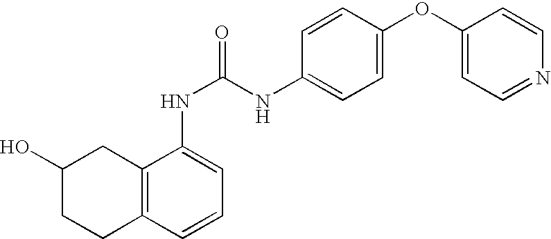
C12=C(C=CC=C1NC(NC1=CC=C(OC3=CC=NC=C3)C=C1)=O)CCC(O)C2
